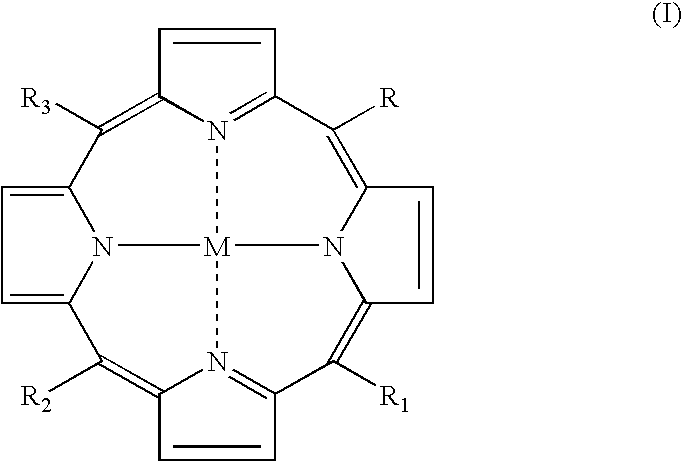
C1=CC2=N3C1=C([R3])C1=CC=C4N1[M]31N3C(=C2[R])C=CC3=C([R1])C2=N1C(=C4[R2])C=C2
